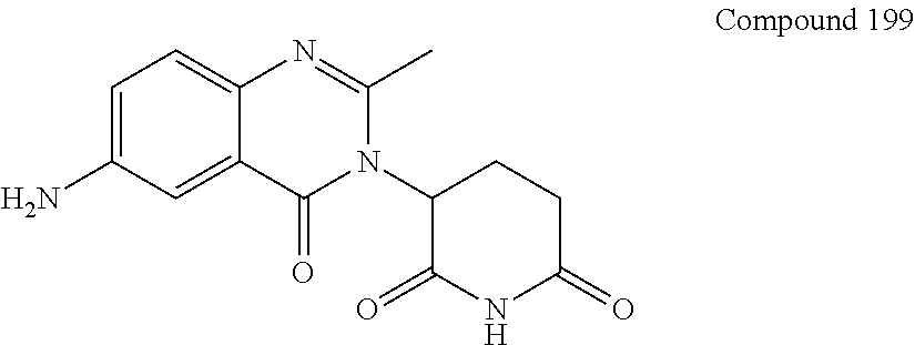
C1=C(N)C=C2C(=C1)N=C(C)N(C1C(=O)NC(=O)CC1)C2=O
